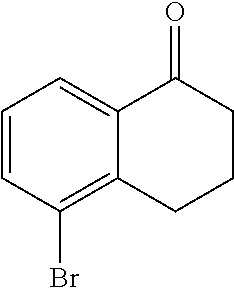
C1=CC(Br)=C2C(=C1)C(=O)CCC2
